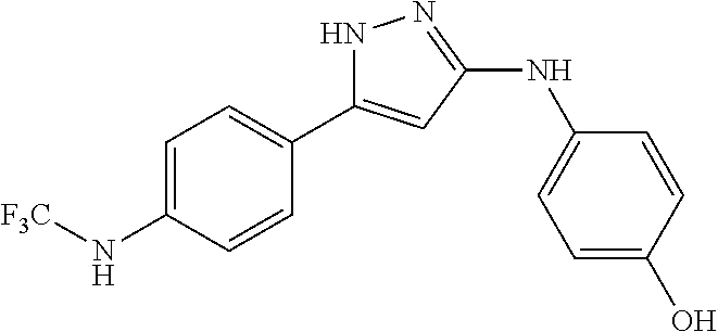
N1C(C2=CC=C(N[F3C])C=C2)=CC(NC2=CC=C(O)C=C2)=N1
